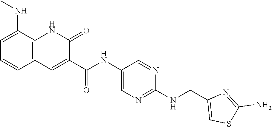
C(=O)(NC1=CN=C(NCC2=CSC(N)=N2)N=C1)C1=CC2=C(NC1=O)C(NC)=CC=C2
